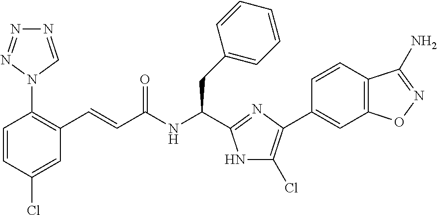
C1=CC(Cl)=CC(C=CC(NC(CC2=CC=CC=C2)C2=NC(C3=CC4=C(C=C3)C(N)=NO4)=C(Cl)N2)=O)=C1N1C=NN=N1
